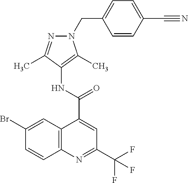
C12=C(C=C(Br)C=C1)C(C(NC1=C(C)N(CC3=CC=C(C#N)C=C3)N=C1C)=O)=CC(C(F)(F)F)=N2
